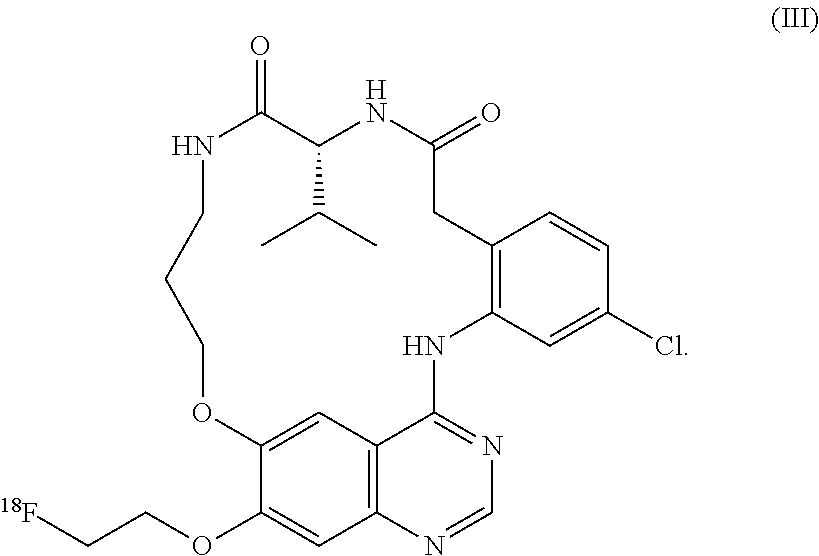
N1C(=O)C(C(C)C)NC(=O)CC2=C(C=C(Cl)C=C2)NC2=NC=NC3=C2C=C(C(OCC[18F])=C3)OCCC1
